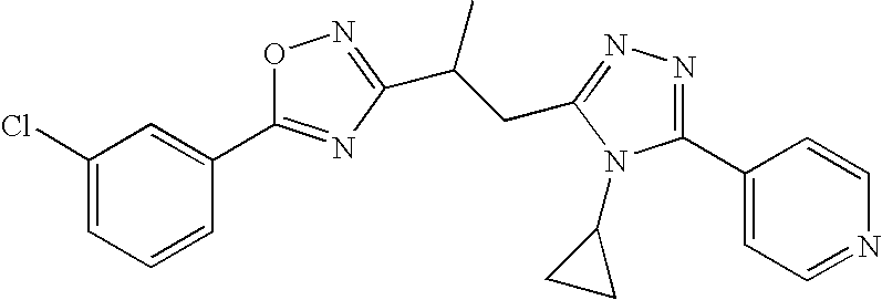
O1C(C2=CC(Cl)=CC=C2)=NC(C(CC2=NN=C(C3=CC=NC=C3)N2C2CC2)C)=N1
